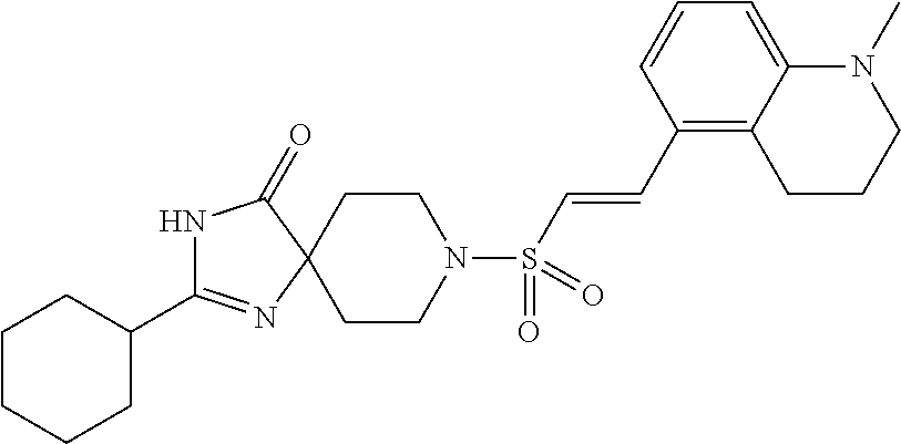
C1CCCC(C2=NC3(C(=O)N2)CCN(S(C=CC2=C4C(=CC=C2)N(C)CCC4)(=O)=O)CC3)C1
